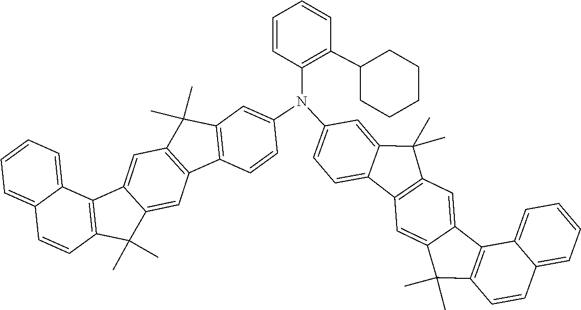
C1=CC(C2CCCCC2)=C(N(C2=CC3=C(C=C2)C2=C(C=C4C5=C(C=CC6=CC=CC=C65)C(C)(C)C4=C2)C3(C)C)C2=CC=C3C4=C(C(C)(C)C3=C2)C=C2C3=C(C=CC5=CC=CC=C35)C(C)(C)C2=C4)C=C1
